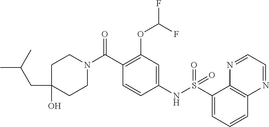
N(C1=CC(OC(F)F)=C(C(N2CCC(O)(CC(C)C)CC2)=O)C=C1)S(C1=CC=CC2=C1N=CC=N2)(=O)=O
